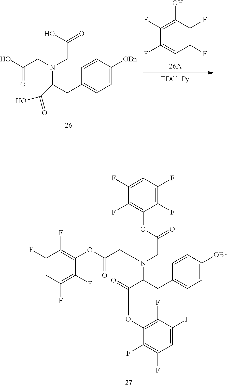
C(C(CC1=CC=C([OBn])C=C1)N(CC(O)=O)CC(=O)O)(O)=O.C1(F)=C(F)C(O)=C(F)C(F)=C1.C(CC1=CC=C([OBn])C=C1)(N(CC(OC1=C(F)C(F)=CC(F)=C1F)=O)CC(=O)OC1=C(F)C(F)=CC(F)=C1F)C(=O)OC1=C(F)C(F)=CC(F)=C1F
